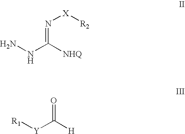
NNC([NHQ])=N[X][R2].[R1][Y]C(=O)[H]
